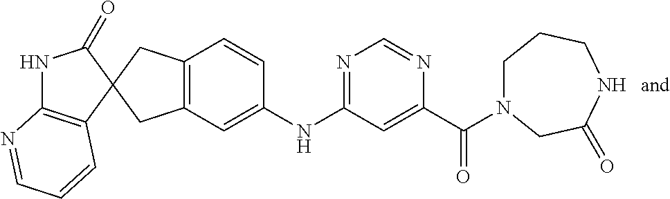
C1(=O)NC2=C(C=CC=N2)C12CC1=C(C2)C=CC(NC2=NC=NC(C(=O)N3CCCNC(=O)C3)=C2)=C1
